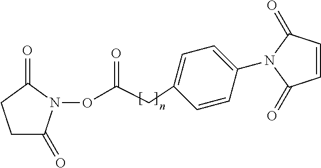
C(C1=CC=C(N2C(=O)C=CC2=O)C=C1)C(ON1C(=O)CCC1=O)=O
